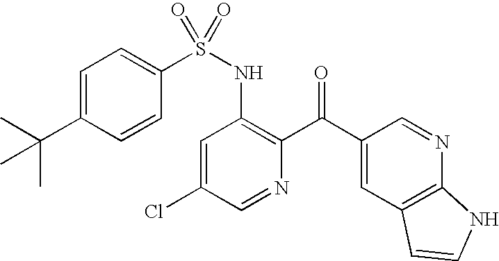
C1=C(C(C)(C)C)C=CC(S(NC2=C(C(C3=CC4=C(N=C3)NC=C4)=O)N=CC(Cl)=C2)(=O)=O)=C1
